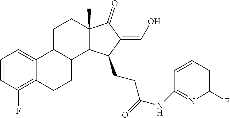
C1=CC(F)=C2C(=C1)C1C(CC2)C2C(C)(CC1)C(=O)C(=CO)C2CCC(=O)NC1=NC(F)=CC=C1
